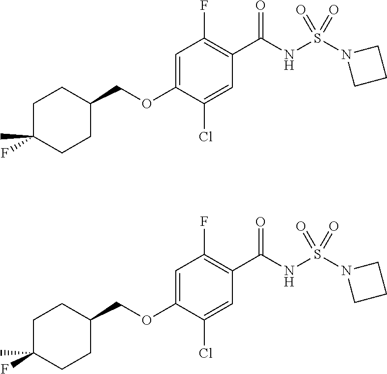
C1(F)=C(C(NS(N2CCC2)(=O)=O)=O)C=C(Cl)C(OCC2CCC(C)(F)CC2)=C1.C1(F)=C(C(NS(N2CCC2)(=O)=O)=O)C=C(Cl)C(OCC2CCC(C)(F)CC2)=C1
